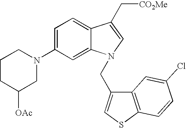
C1(N2CCCC([OAc])C2)=CC=C2C(=C1)N(CC1=CSC3=C1C=C(Cl)C=C3)C=C2C[CO2Me]
